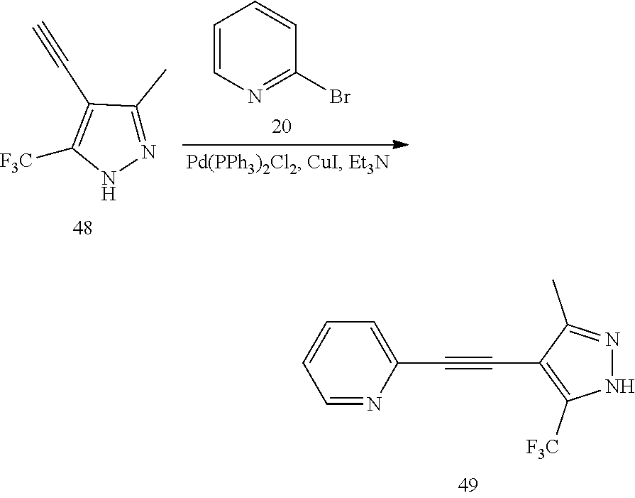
C1=C(C#CC2=C([F3C])NN=C2C)N=CC=C1.[F3C]C1=C(C#C)C(C)=NN1.C1=CN=C(Br)C=C1
